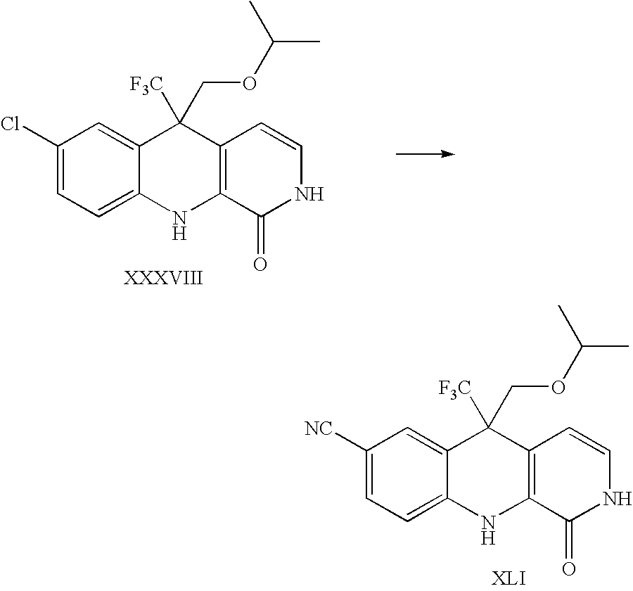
C1([NC])=CC=C2C(=C1)C([F3C])(COC(C)C)C1=C(N2)C(=O)NC=C1.C1(Cl)=CC=C2C(=C1)C([F3C])(COC(C)C)C1=C(N2)C(=O)NC=C1
